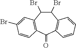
C1(Br)C(Br)C2=C(C(=O)C3=C1C=C(Br)C=C3)C=CC=C2
